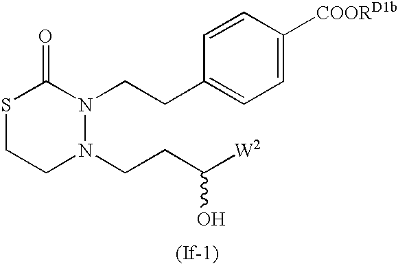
S1CCN(CCC([W2])O)N(CCC2=CC=C([COORD1b])C=C2)C1=O
